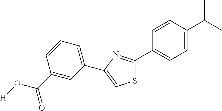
[H]OC(=O)C1=CC(C2=CSC(C3=CC=C(C(C)C)C=C3)=N2)=CC=C1
